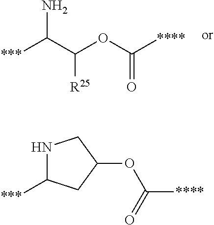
NC(C([R25])OC(=O)[****])[***].C1(OC(=O)[****])CNC([***])C1
